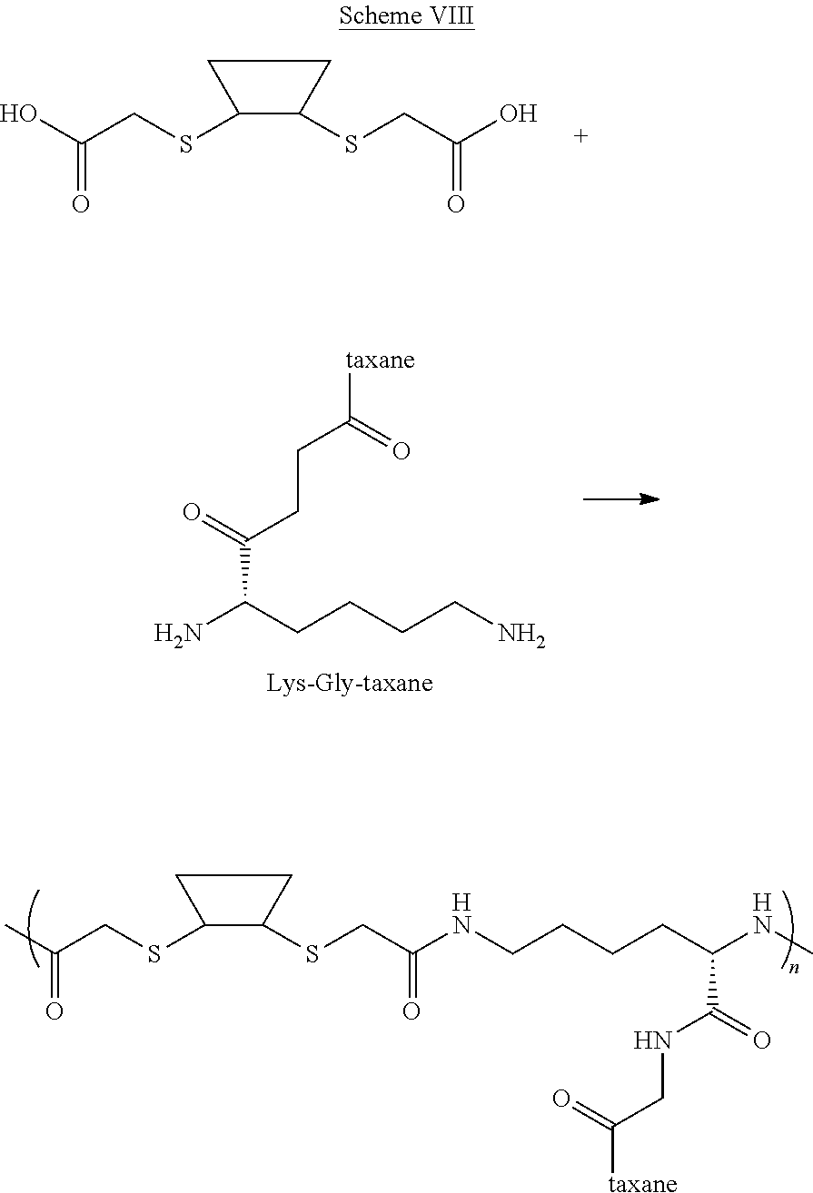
C1(SCC(O)=O)C(SCC(O)=O)CC1.NC(CCCCN)C(CCC([taxane])=O)=O.C1(SCC(C)=O)C(SCC(NCCCCC([HN]C)C(NCC([taxane])=O)=O)=O)CC1
